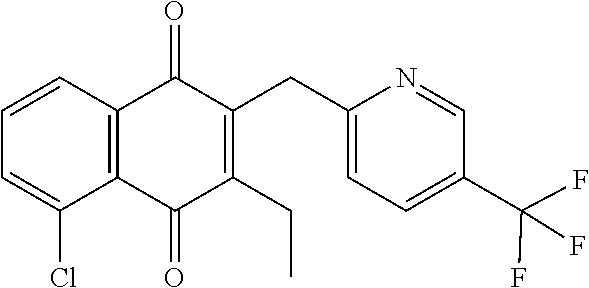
C1=CC2=C(C(Cl)=C1)C(=O)C(CC)=C(CC1=CC=C(C(F)(F)F)C=N1)C2=O
